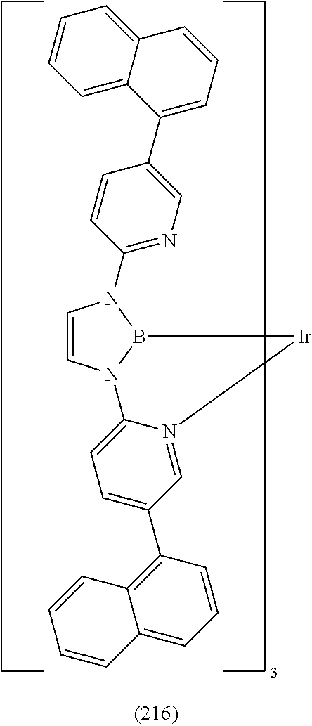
C1=CN2B(N1C1=NC=C(C3=CC=CC4=CC=CC=C34)C=C1)[Ir]N1=CC(C3=C4C(=CC=C3)C=CC=C4)=CC=C21
